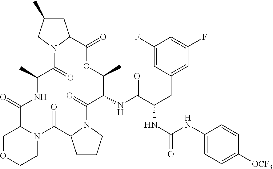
N12C(=O)C(C)NC(=O)C3COCCN3C(=O)C3CCCN3C(=O)C(NC(C(CC3=CC(F)=CC(F)=C3)NC(=O)NC3=CC=C([OCF3])C=C3)=O)C(C)OC(=O)C1CC(C)C2
